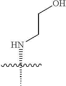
N(C)CCO
